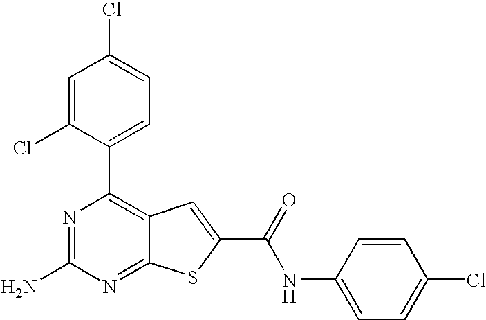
N1=C(N)N=C2C(=C1C1=CC=C(Cl)C=C1Cl)C=C(C(=O)NC1=CC=C(Cl)C=C1)S2
